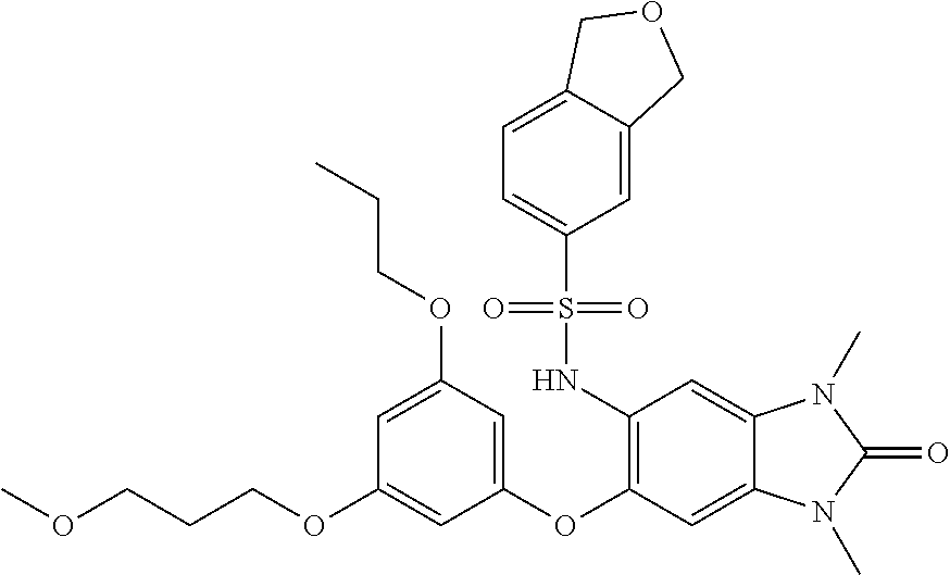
O(CCCOC1=CC(OC2=C(NS(C3=CC=C4C(=C3)COC4)(=O)=O)C=C3C(=C2)N(C)C(=O)N3C)=CC(OCCC)=C1)C
